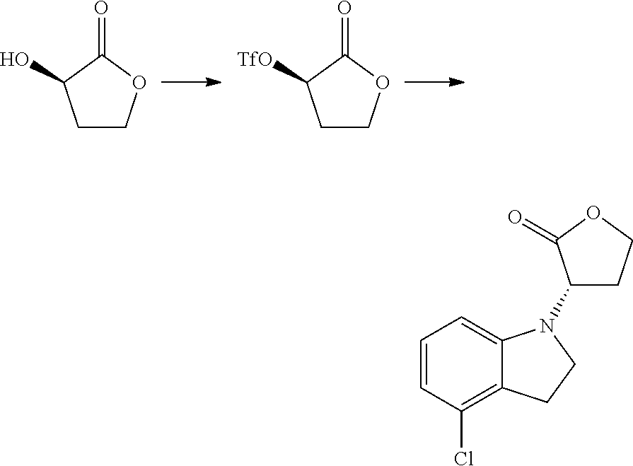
C1COC(=O)C1O.C1COC(=O)C1[TfO].C12=CC=CC(Cl)=C1CCN2C1CCOC1=O
